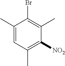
C1(C)=CC(C)=C([NO2])C(C)=C1Br
